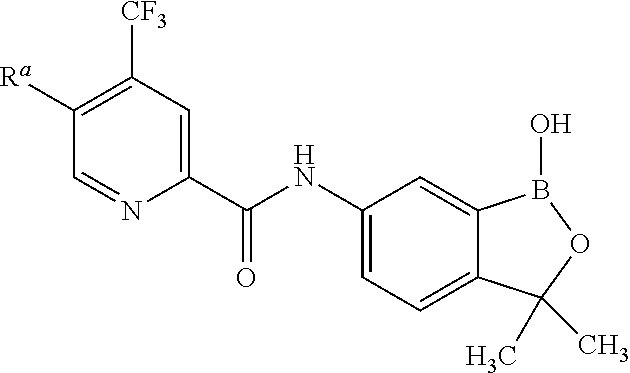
C1(C(NC2=CC=C3C(=C2)B(O)OC3(C)C)=O)=CC([CF3])=C([Ra])C=N1
